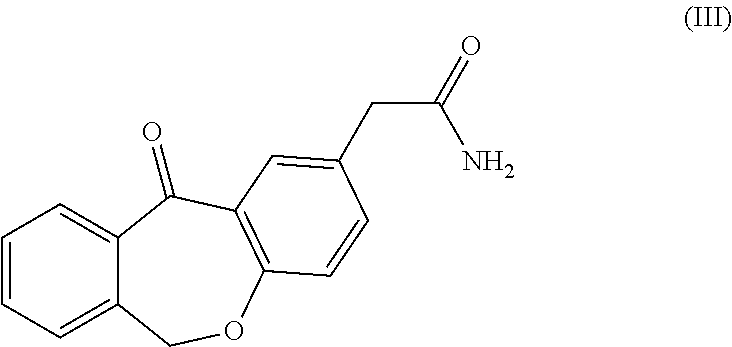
C1=CC=C2C(=C1)C(=O)C1=C(OC2)C=CC(CC(=O)N)=C1
